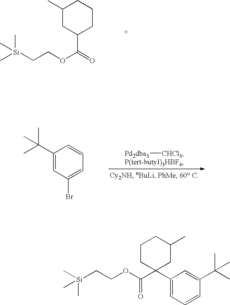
C1CC(C(=O)OCC[Si](C)(C)C)CC(C)C1.C1(C(C)(C)C)=CC(Br)=CC=C1.[Pd2dba3][CHCl3].O=C(C1(C2=CC=CC(C(C)(C)C)=C2)CC(C)CCC1)OCC[Si](C)(C)C
